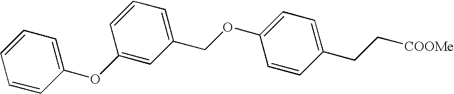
C1(CC[COOMe])=CC=C(OCC2=CC=CC(OC3=CC=CC=C3)=C2)C=C1
